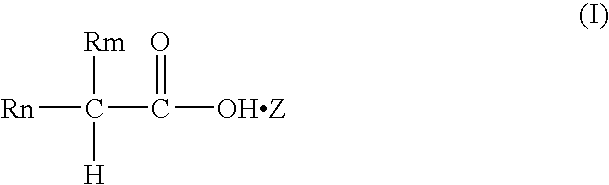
C([Rn])([H])([Rm])C([OHZ])=O
